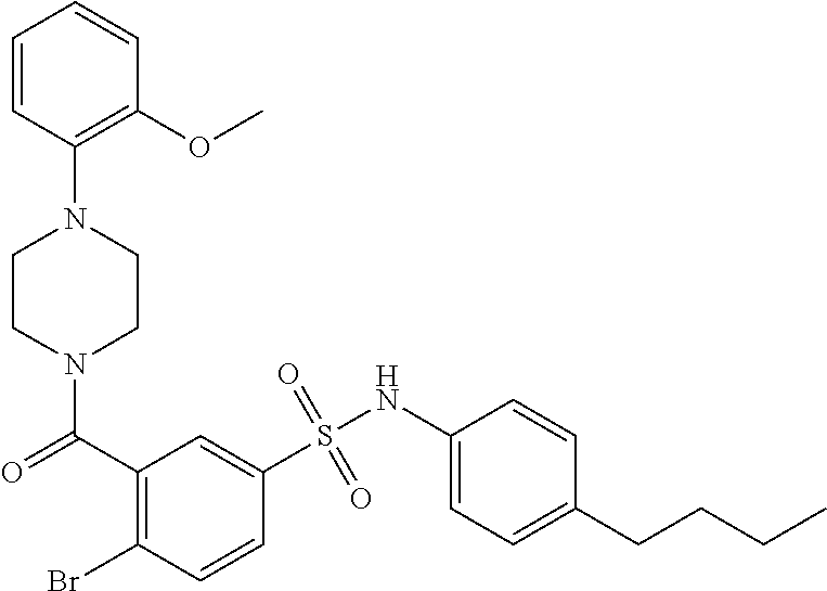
N1(C(=O)C2=C(Br)C=CC(S(NC3=CC=C(CCCC)C=C3)(=O)=O)=C2)CCN(C2=C(OC)C=CC=C2)CC1
